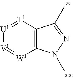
[U1]1=[T1]C2=C([W1]=[V1]1)N(C)N=C2C
